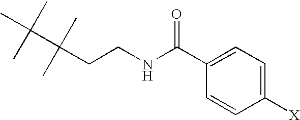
C1([X])=CC=C(C(NCCC(C(C)(C)C)(C)C)=O)C=C1
